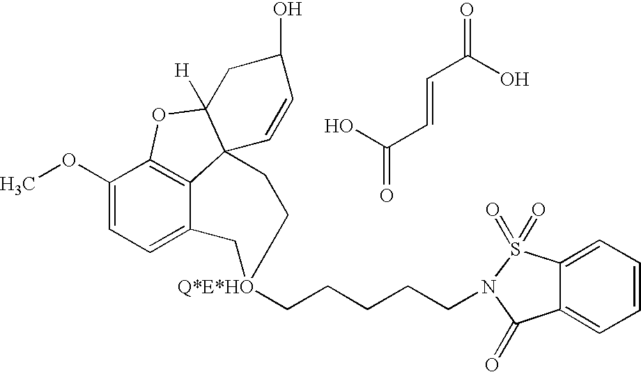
C12=C3C(OC)=CC=C1C[Q*E*HO](CCCCCN1C(=O)C4=CC=CC=C4S1(=O)=O)CCC21C([H])(O3)CC(O)C=C1.OC(C=CC(=O)O)=O
